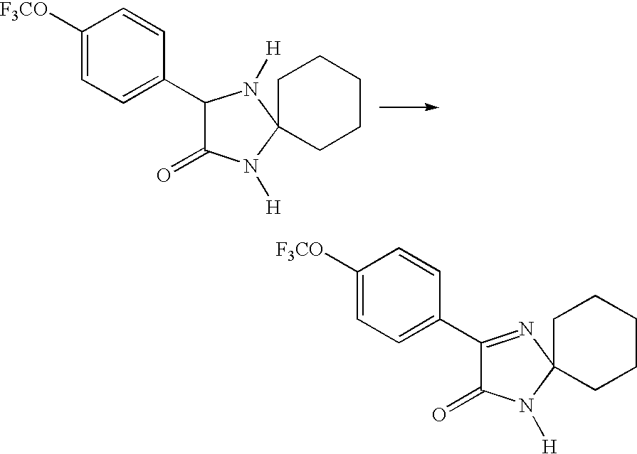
C1([F3CO])=CC=C(C2C(=O)N([H])C3(N2[H])CCCCC3)C=C1.C1([F3CO])=CC=C(C2=NC3(N([H])C2=O)CCCCC3)C=C1
